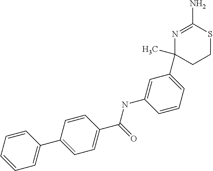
C1(C)(C2=CC=CC(NC(C3=CC=C(C4=CC=CC=C4)C=C3)=O)=C2)N=C(N)SCC1
